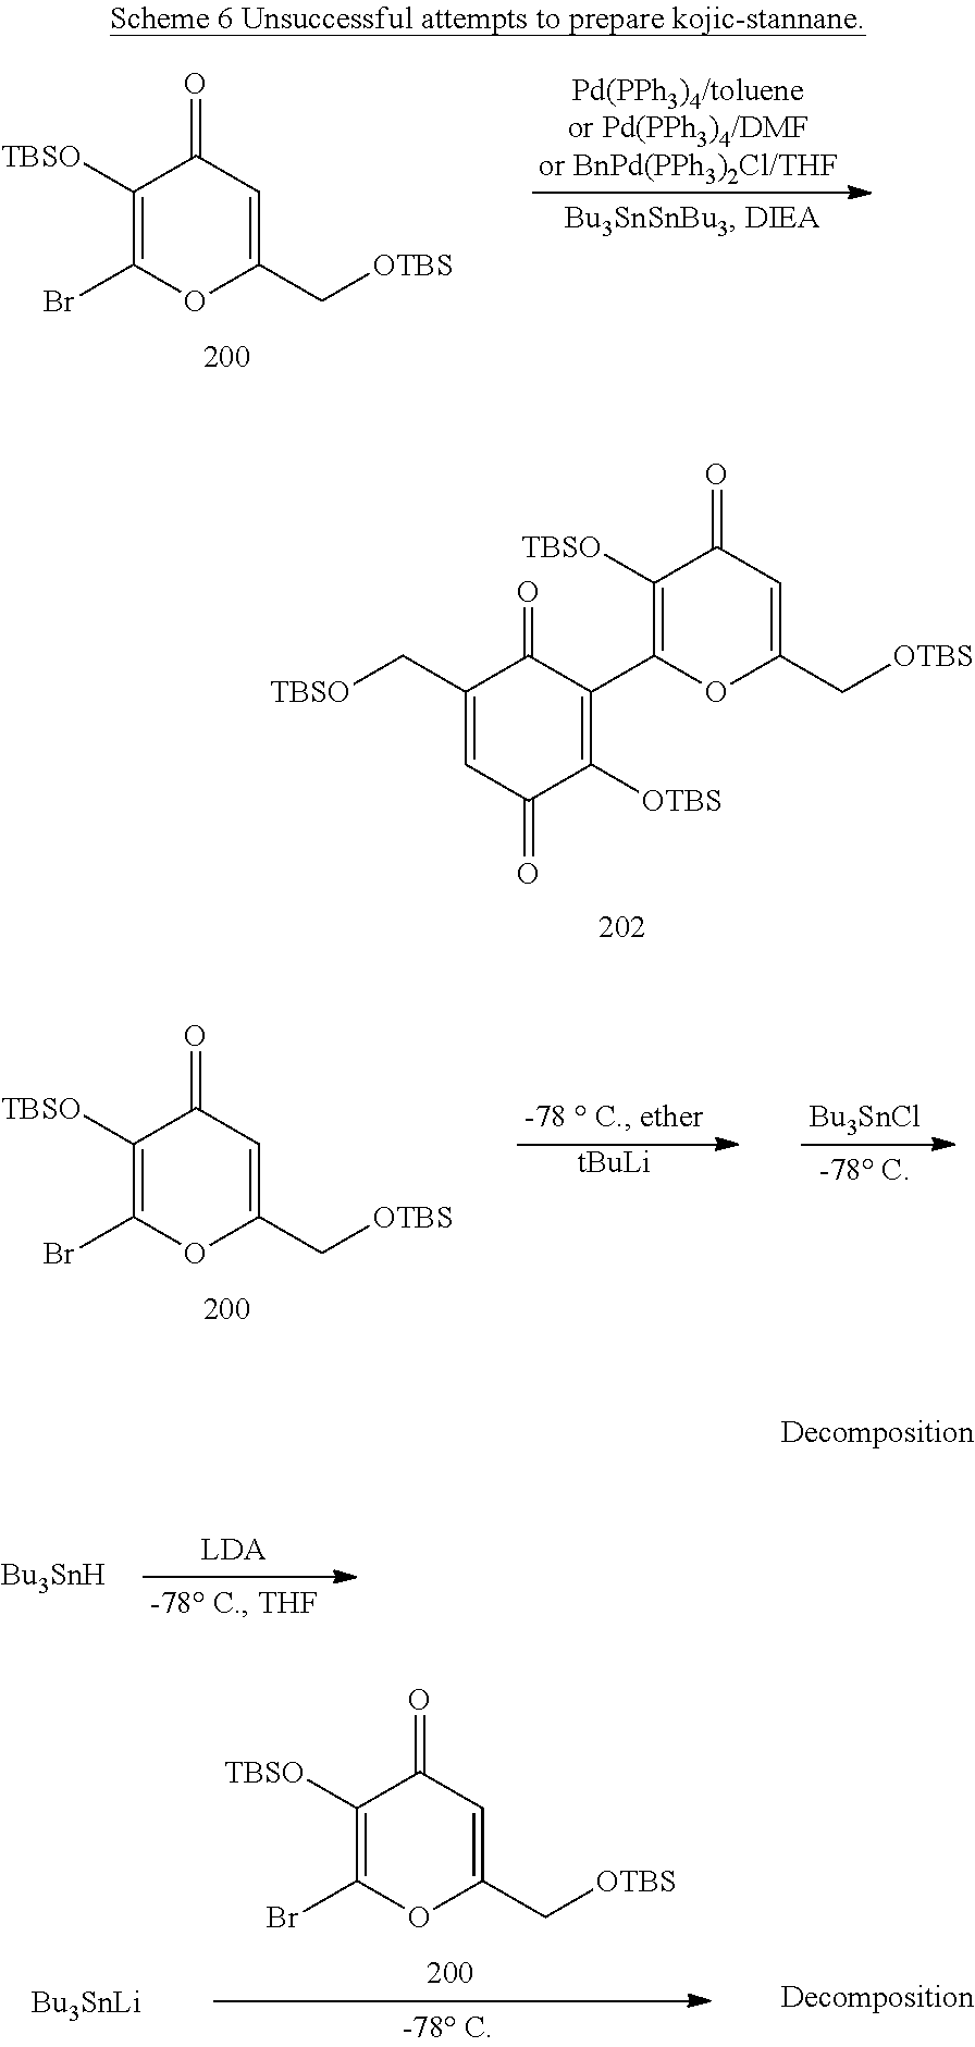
C1(C[TBSO])=CC(=O)C([OTBS])=C(C2=C([TBSO])C(=O)C=C(C[OTBS])O2)C1=O.C1([TBSO])=C(Br)OC(C[OTBS])=CC1=O.[tBuLi].[Bu3SnCl].[Bu3SnH].C1([TBSO])=C(Br)OC(C[OTBS])=CC1=O.[Bu3SnLi].C1([TBSO])=C(Br)OC(C[OTBS])=CC1=O
